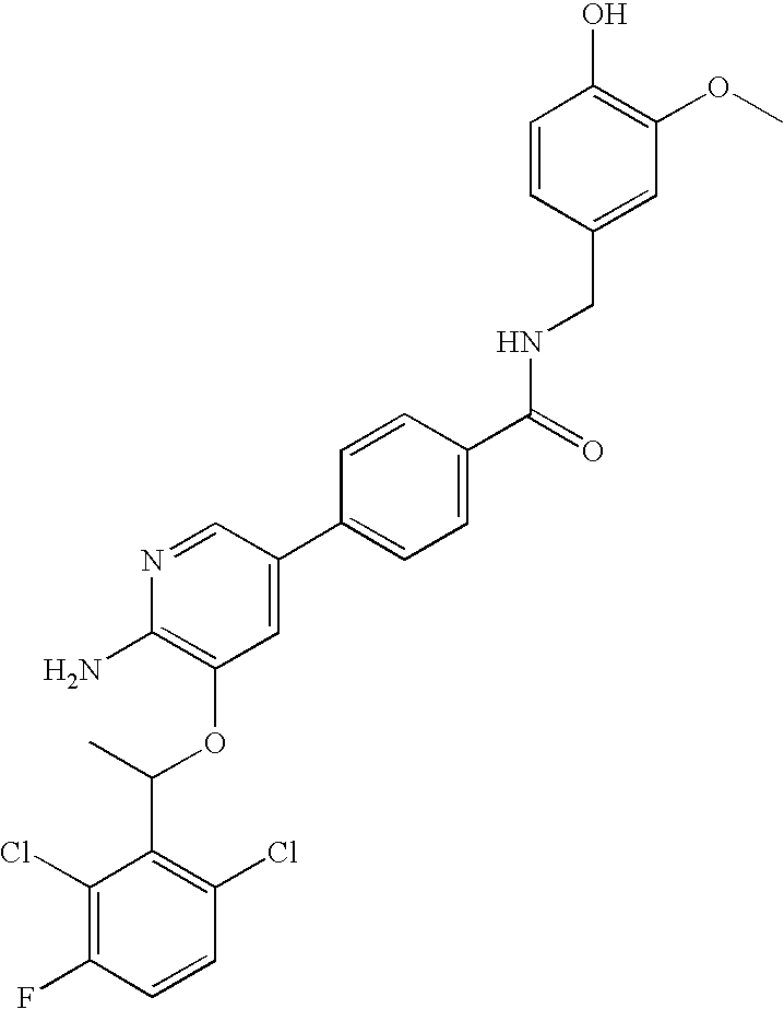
C1(Cl)=C(F)C=CC(Cl)=C1C(C)OC1=C(N)N=CC(C2=CC=C(C(=O)NCC3=CC(OC)=C(O)C=C3)C=C2)=C1
